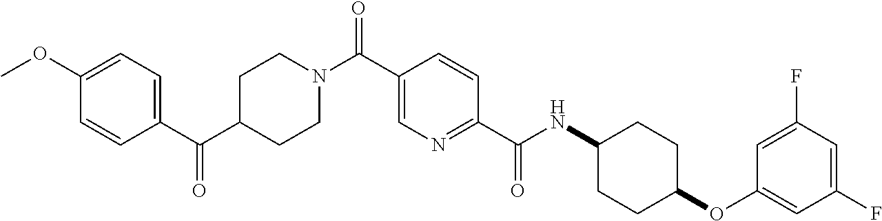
C1C(C(C2=CC=C(OC)C=C2)=O)CCN(C(C2=CN=C(C(NC3CCC(OC4=CC(F)=CC(F)=C4)CC3)=O)C=C2)=O)C1
